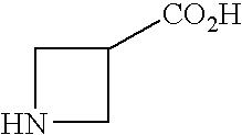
C1([CO2H])CNC1
